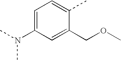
C1=C(N(C)C)C=C(COC)C(C)=C1
